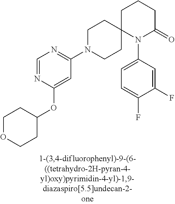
C1=NC(OC2CCOCC2)=CC(N2CCC3(CC2)N(C2=CC=C(F)C(F)=C2)C(=O)CCC3)=N1
